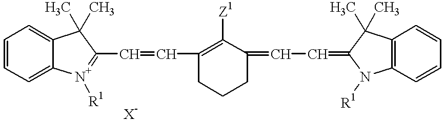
C1=CC=C2C(=C1)C(C)(C)C(C=CC1=C([Z1])C(=CC=C3N([R1])C4=C(C=CC=C4)C3(C)C)CCC1)=[N+]2[R1]
